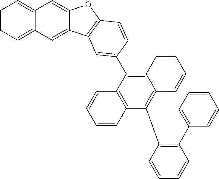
C1=CC=C2C(=C1)C=C1C(=C2)C2=C(O1)C=CC(C1=C3C(=C(C4=C(C5=CC=CC=C5)C=CC=C4)C4=C1C=CC=C4)C=CC=C3)=C2
